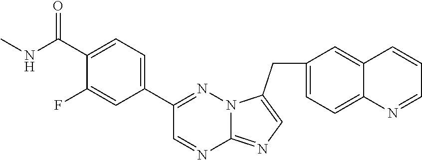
C1(C2=CC=C(C(NC)=O)C(F)=C2)=NN2C(=NC=C2CC2=CC=C3C(=C2)C=CC=N3)N=C1
